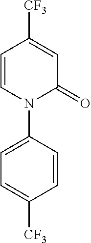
N1(C2=CC=C([CF3])C=C2)C(=O)C=C([CF3])C=C1
